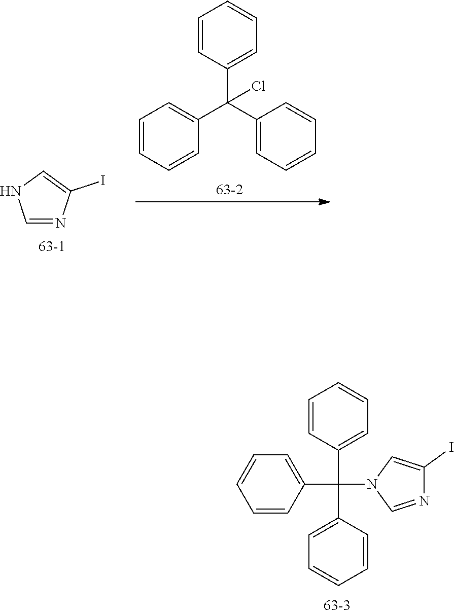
C1=CC=CC(C(C2=CC=CC=C2)(C2=CC=CC=C2)Cl)=C1.C1=NC(I)=CN1.C1(C(N2C=NC(I)=C2)(C2=CC=CC=C2)C2=CC=CC=C2)=CC=CC=C1
